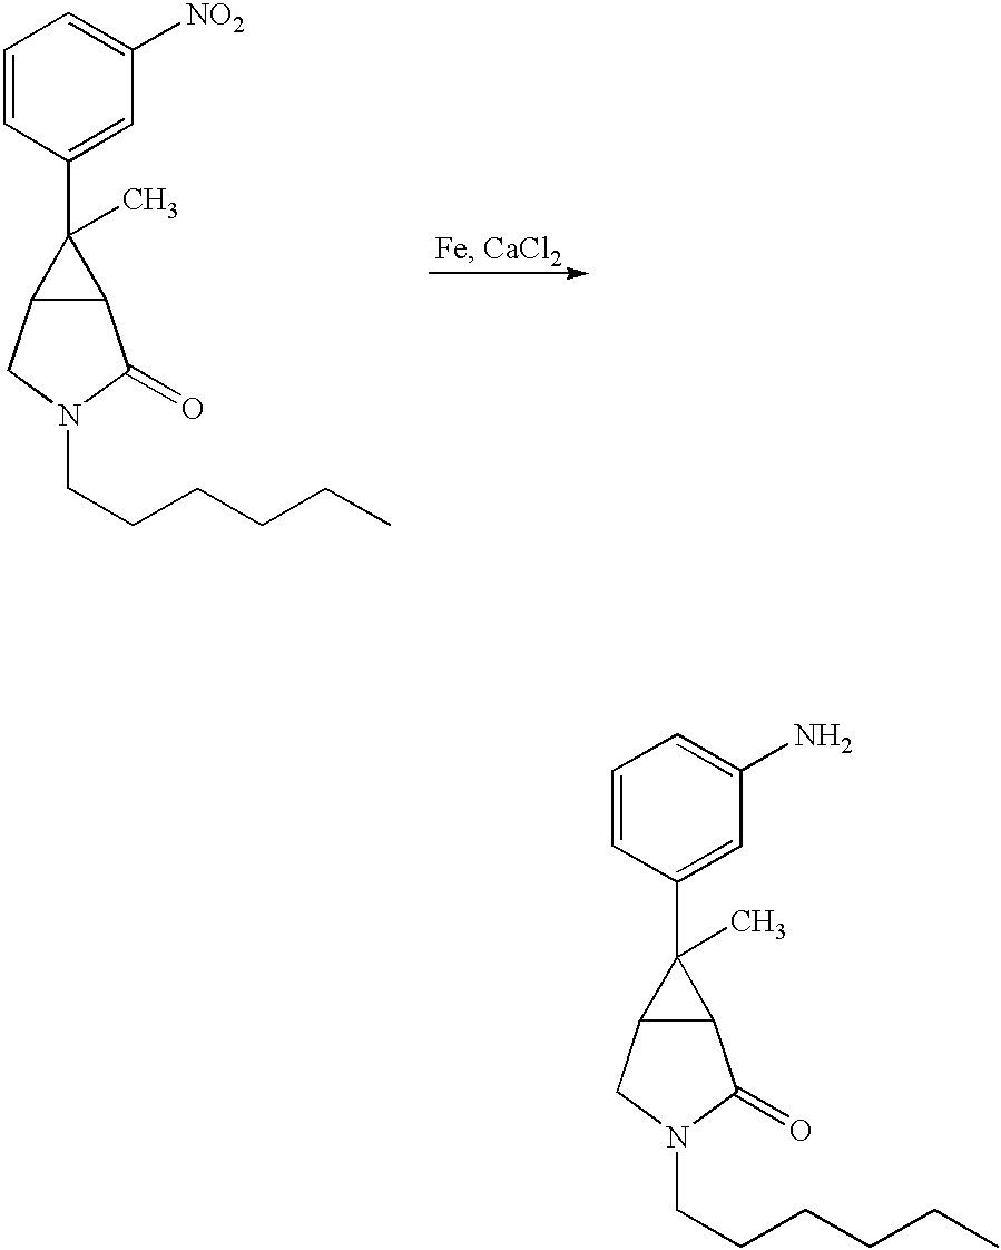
C1=CC(C2(C)C3C2C(=O)N(CCCCCC)C3)=CC([NO2])=C1.C1=CC(C2(C)C3C2C(=O)N(CCCCCC)C3)=CC(N)=C1
